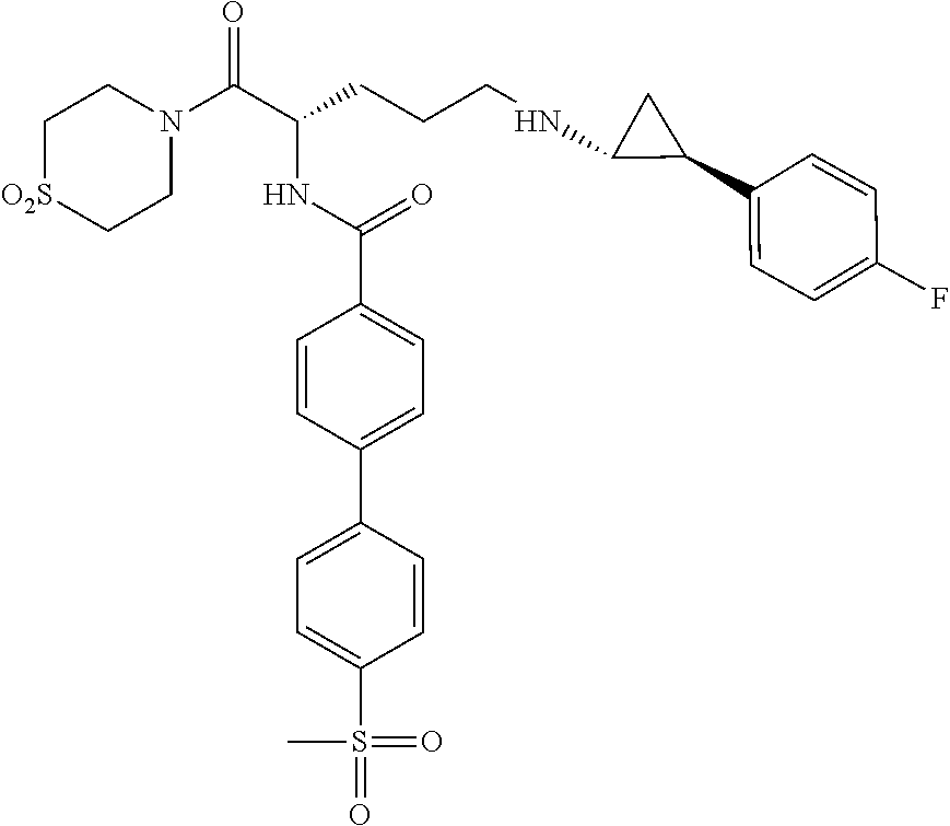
C1[O2S]CCN(C(C(CCCNC2C(C3=CC=C(F)C=C3)C2)NC(C2=CC=C(C3=CC=C(S(=O)(=O)C)C=C3)C=C2)=O)=O)C1
